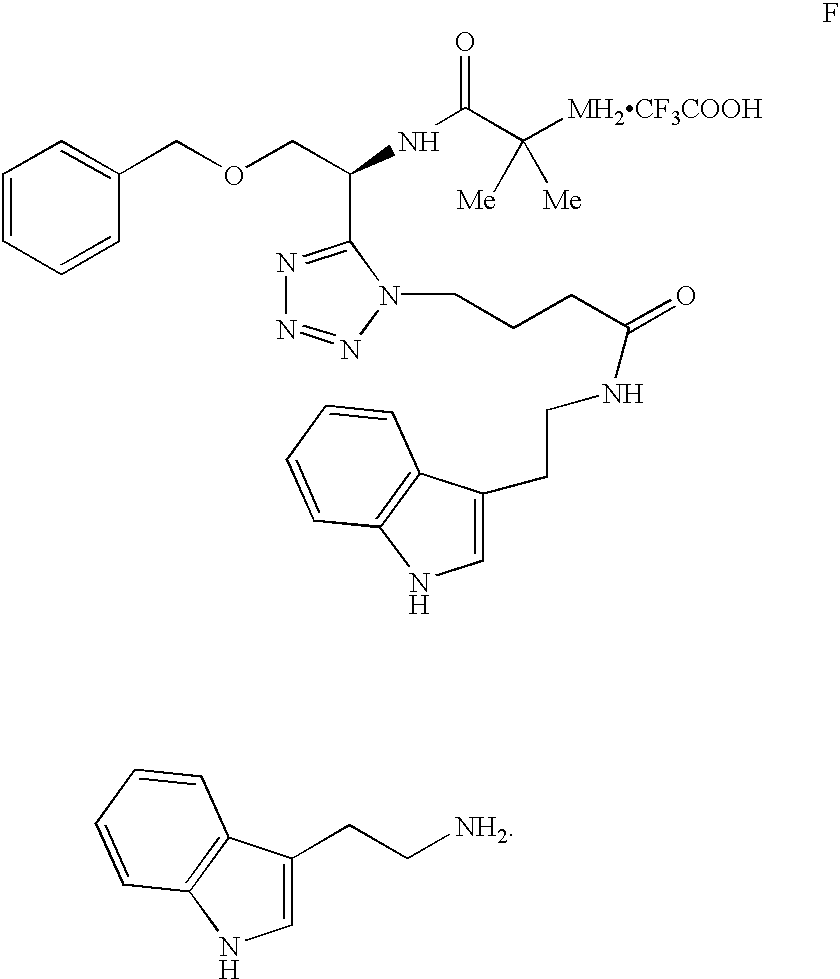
C1=CC=CC(COCC(NC(=O)C([MH2CF3COOH])([Me])[Me])C2=NN=NN2CCCC(=O)NCCC2=CNC3=C2C=CC=C3)=C1.C1=C(CC[NH2])C2=C(N1)C=CC=C2
